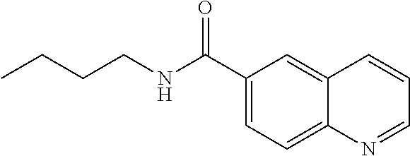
C1(C(NCCCC)=O)=CC=C2C(=C1)C=CC=N2
